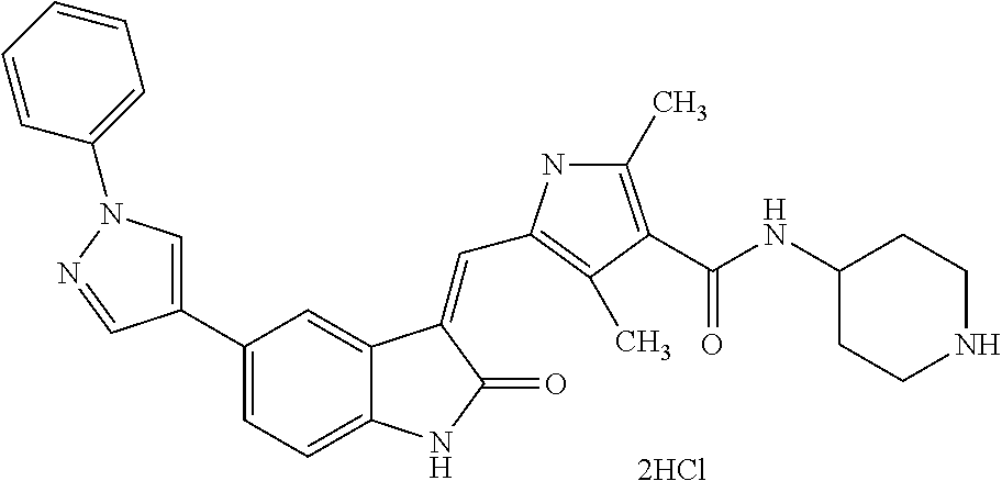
C1=C(C2=CC=C3C(=C2)C(=CC2=C(C)C(C(NC4CCNCC4)=O)=C(C)N2)C(=O)N3)C=NN1C1=CC=CC=C1.[2HCl]
